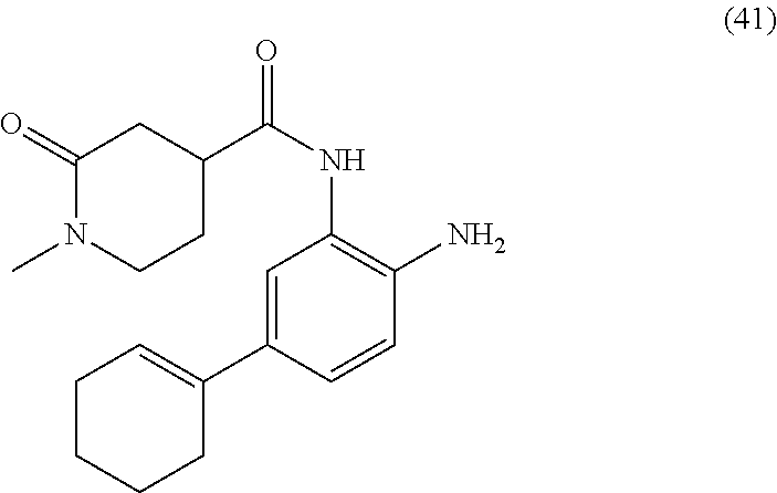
C1(=O)N(C)CCC(C(NC2=C(N)C=CC(C3=CCCCC3)=C2)=O)C1
